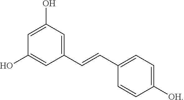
C1=C(O)C=C(C=CC2=CC=C([OH])C=C2)C=C1O
